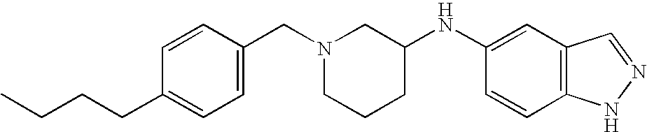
C1=CC(CN2CCCC(NC3=CC4=C(C=C3)NN=C4)C2)=CC=C1CCCC
